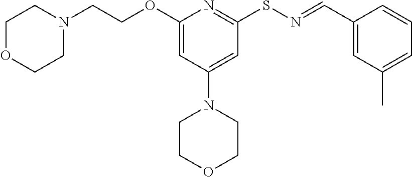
O(C1=CC(N2CCOCC2)=CC(SN=CC2=CC(C)=CC=C2)=N1)CCN1CCOCC1
